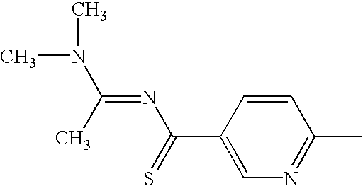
CN(C)C(=NC(C1=CN=C(C)C=C1)=S)C
